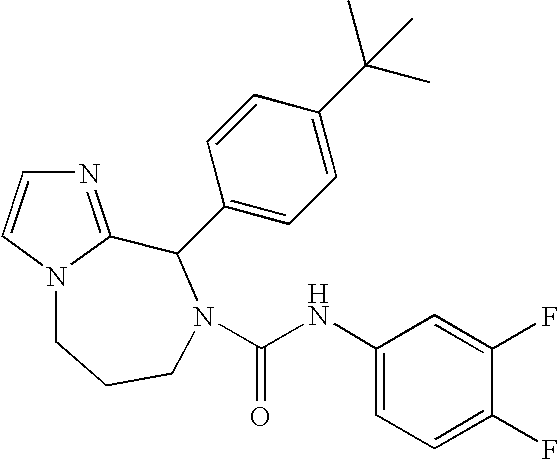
N1=C2N(C=C1)CCCN(C(NC1=CC=C(F)C(F)=C1)=O)C2C1=CC=C(C(C)(C)C)C=C1
